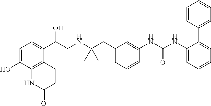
C1=C(O)C2=C(C(C(CNC(CC3=CC=CC(NC(NC4=CC=CC=C4C4=CC=CC=C4)=O)=C3)(C)C)O)=C1)C=CC(=O)N2
